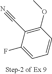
C1(OC)=C(C#N)C(F)=CC=C1
